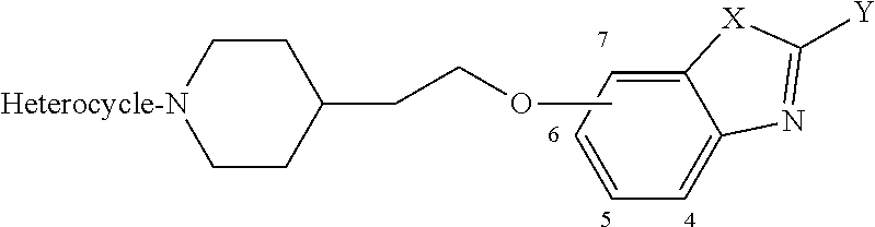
C1CC(CCOC)CC[Heterocycle-N]1.C1=C2C(=CC=C1)N=C([Y])[X]2
